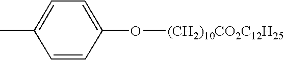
C1=C(C)C=CC(O[(CH2)10CO2C12H25])=C1
